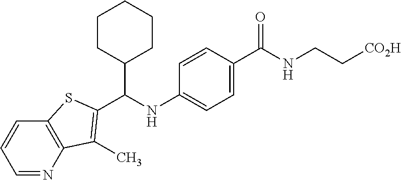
C1=C(C(NCC[CO2H])=O)C=CC(NC(C2CCCCC2)C2=C(C)C3=C(C=CC=N3)S2)=C1
